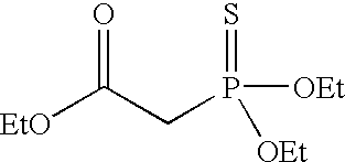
C(P(=S)([OEt])[OEt])C([EtO])=O
